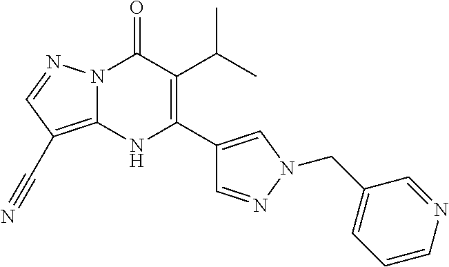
N12C(=C(C#N)C=N1)NC(C1=CN(CC3=CC=CN=C3)N=C1)=C(C(C)C)C2=O
